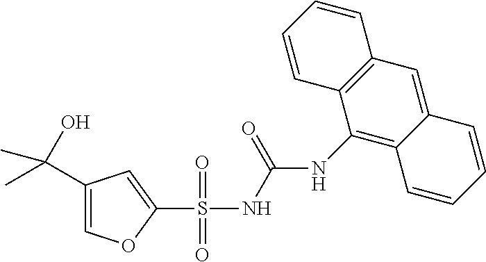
C1=C(C(O)(C)C)C=C(S(NC(=O)NC2=C3C(=CC4=C2C=CC=C4)C=CC=C3)(=O)=O)O1
